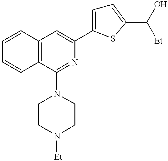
C1=CC2=C(C=C1)C(N1CCN([Et])CC1)=NC(C1=CC=C(C([Et])O)S1)=C2
